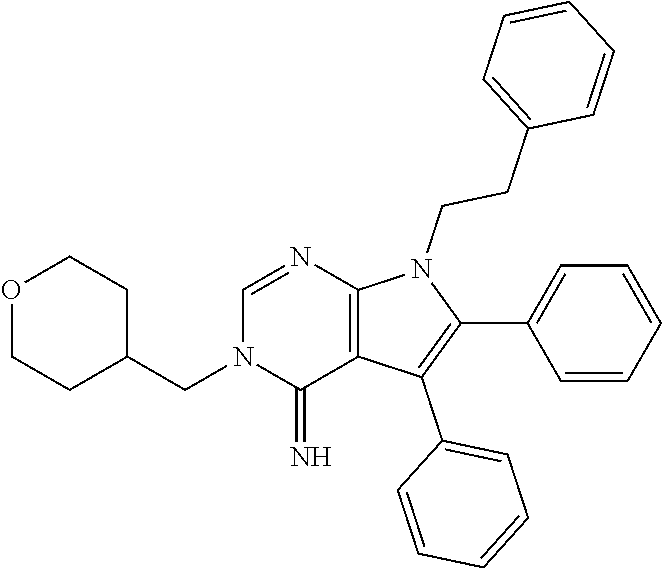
C(C1CCOCC1)N1C(=N)C2=C(N=C1)N(CCC1=CC=CC=C1)C(C1=CC=CC=C1)=C2C1=CC=CC=C1
